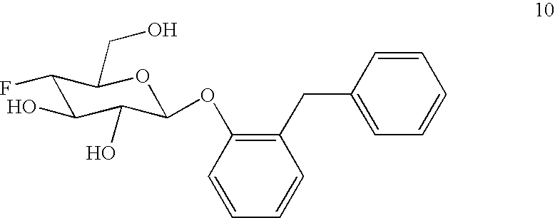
C1(F)C(O)C(O)C(OC2=C(CC3=CC=CC=C3)C=CC=C2)OC1CO
